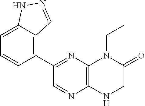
C1(C2=NC3=C(N=C2)NCC(=O)N3CC)=C2C(=CC=C1)NN=C2
